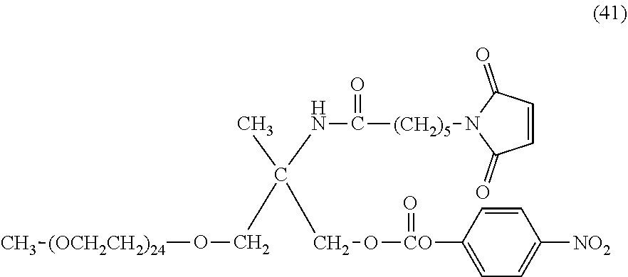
CC(NC(=O)[(CH2)5]N1C(=O)C=CC1=O)(CO[(OCH2CH2)24]C)CO[CO](=O)C1=CC=C([NO2])C=C1
